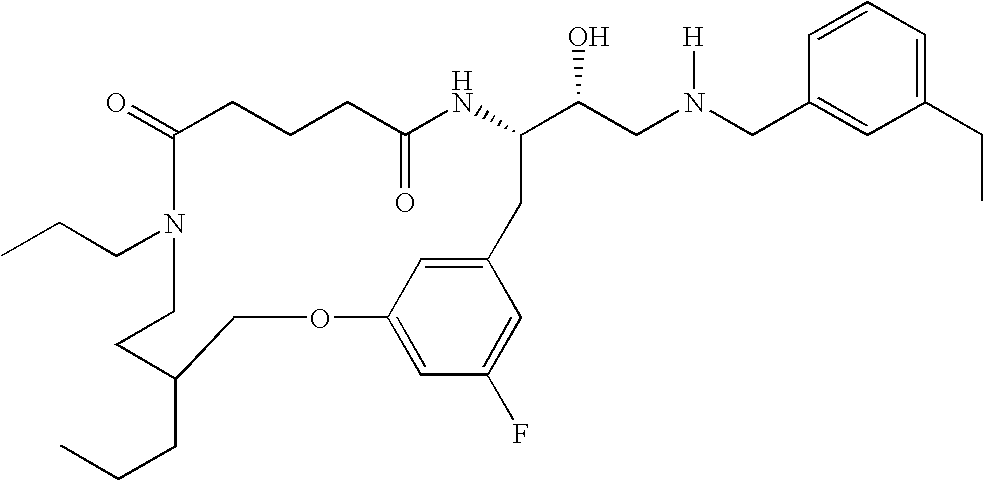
C1(=O)CCCC(=O)NC(C(CN(CC2=CC(CC)=CC=C2)[H])O)CC2=CC(=CC(F)=C2)OCC(CCC)CCN1CCC
